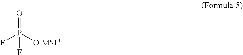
FP([O-M51+])(=O)F
